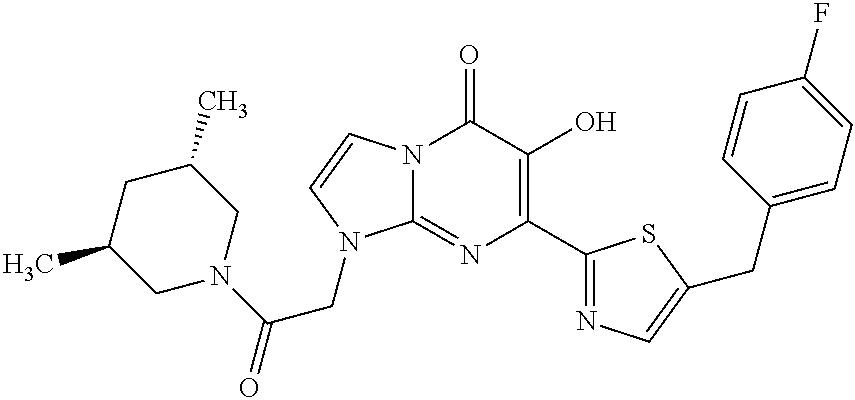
N12C(=NC(C3=NC=C(CC4=CC=C(F)C=C4)S3)=C(O)C1=O)N(CC(N1CC(C)CC(C)C1)=O)C=C2
